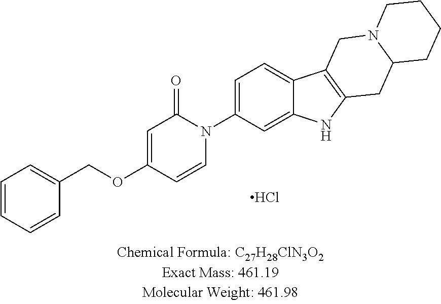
C1=CC=CC(COC2=CC(=O)N(C3=CC=C4C(=C3)NC3=C4CN4C(C3)CCCC4)C=C2)=C1.Cl
